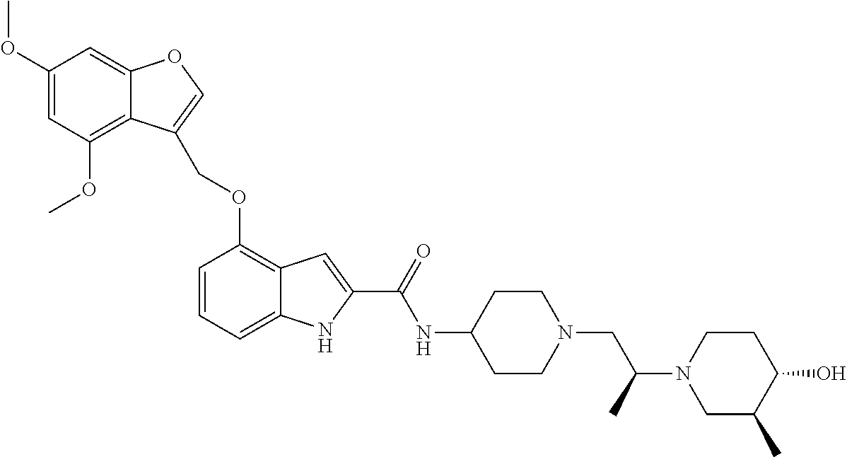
C1(OC)=CC(OC)=C2C(=C1)OC=C2COC1=C2C(=CC=C1)NC(C(NC1CCN(CC(N3CC(C)C(O)CC3)C)CC1)=O)=C2
